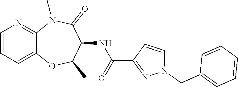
C12=CC=CN=C1N(C)C(=O)C(NC(C1=NN(CC3=CC=CC=C3)C=C1)=O)C(C)O2
